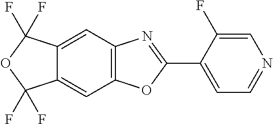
C12=CC3=C(C=C1C(F)(F)OC2(F)F)OC(C1=CC=NC=C1F)=N3
